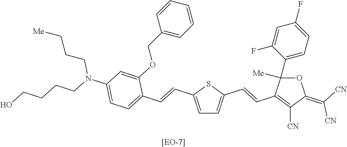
C1=C(C=CC2=CC=C(N(CCCCO)CCC[Me])C=C2OCC2=CC=CC=C2)SC(C=CC2=C([CN])C(=C([CN])[CN])OC2([Me])C2=CC=C(F)C=C2F)=C1
